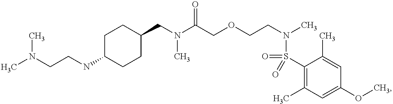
C1(CN(C(COCCN(C)S(=O)(C2=C(C)C=C(OC)C=C2C)=O)=O)C)CCC(NCCN(C)C)CC1
